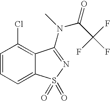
C1=CC=C2C(=C1Cl)C(N(C)C(C(F)(F)F)=O)=NS2(=O)=O
